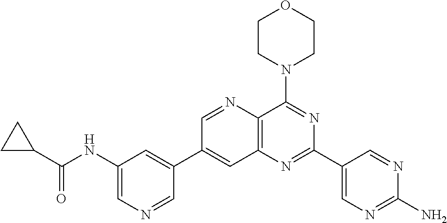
C1(NC(C2CC2)=O)=CN=CC(C2=CC3=C(C(N4CCOCC4)=NC(C4=CN=C(N)N=C4)=N3)N=C2)=C1
